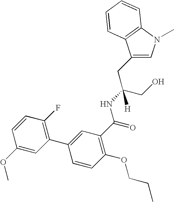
C1(CC(CO)(NC(=O)C2=C(OCCC)C=CC(C3=C(F)C=CC(OC)=C3)=C2)[H])=CN(C)C2=C1C=CC=C2
